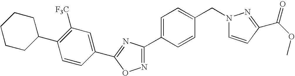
C1=C(C2=NOC(C3=CC([F3C])=C(C4CCCCC4)C=C3)=N2)C=CC(CN2C=CC(C(=O)OC)=N2)=C1
